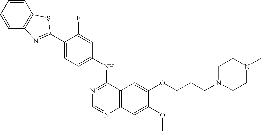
C1=CC=CC2=C1SC(C1=CC=C(NC3=NC=NC4=C3C=C(OCCCN3CCN(C)CC3)C(OC)=C4)C=C1F)=N2
